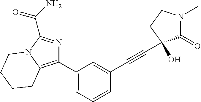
C1(C2=C3N(C(C(=O)N)=N2)CCCC3)=CC=CC(C#CC2(O)C(=O)N(C)CC2)=C1
